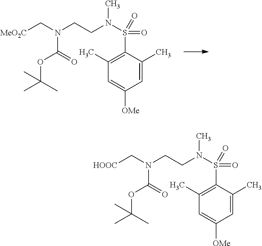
C1=C(C)C(S(=O)(=O)N(CCN(C[HOOC])C(=O)OC(C)(C)C)C)=C(C)C=C1[OMe].C1=C(C)C(S(=O)(=O)N(CCN(C[MeO2C])C(=O)OC(C)(C)C)C)=C(C)C=C1[OMe]
